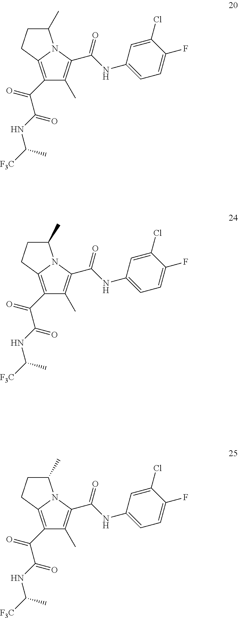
C1(C(C(NC([F3C])C)=O)=O)=C2N(C(C(NC3=CC=C(F)C(Cl)=C3)=O)=C1C)C(C)CC2.C1(C(C(NC([F3C])C)=O)=O)=C2N(C(C(NC3=CC=C(F)C(Cl)=C3)=O)=C1C)C(C)CC2.C1(C(C(NC([F3C])C)=O)=O)=C2N(C(C(NC3=CC=C(F)C(Cl)=C3)=O)=C1C)C(C)CC2
